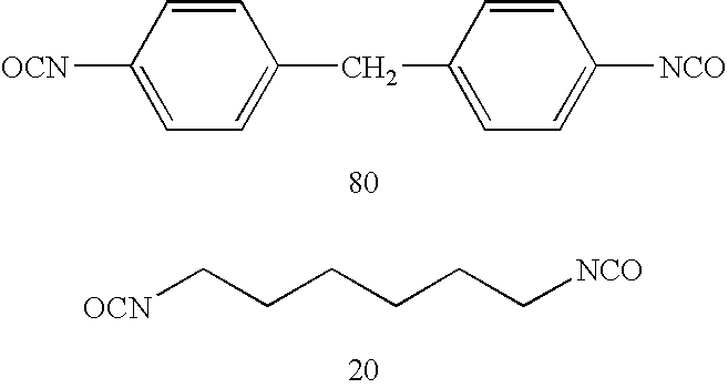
[OCN]CCCCCC[NCO].C1([OCN])=CC=C(CC2=CC=C([NCO])C=C2)C=C1
